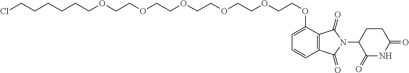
C1(OCCOCCOCCOCCOCCOCCCCCCCl)=CC=CC2=C1C(=O)N(C1C(=O)NC(=O)CC1)C2=O
